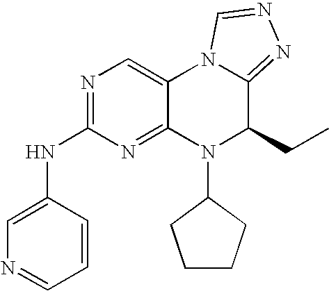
N1=C(NC2=CN=CC=C2)N=C2C(=C1)N1C(=NN=C1)C(CC)N2C1CCCC1
